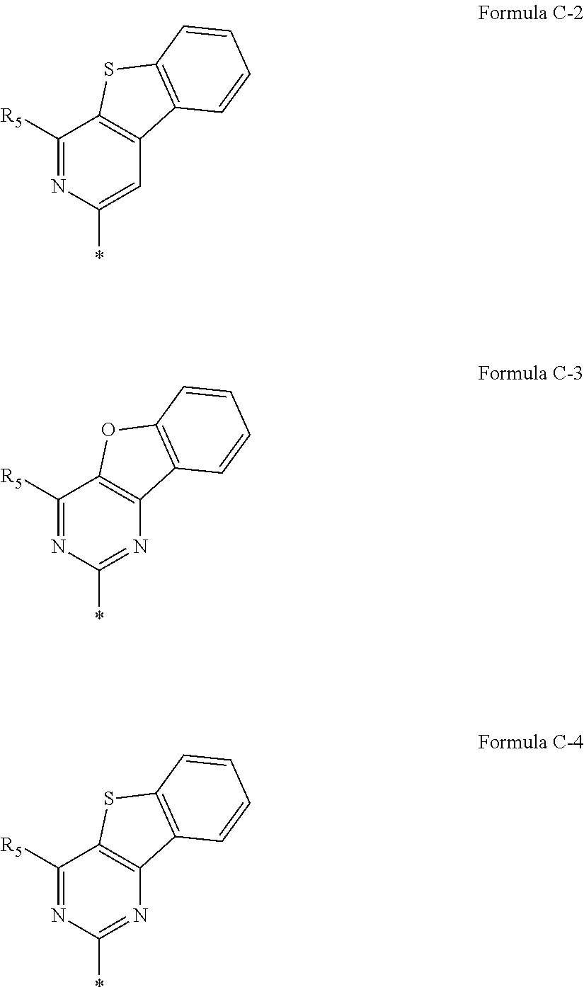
C1([R5])=NC(*)=CC2=C1SC1=C2C=CC=C1.C1([R5])=NC(*)=NC2=C1OC1=C2C=CC=C1.C1([R5])=NC(*)=NC2=C1SC1=C2C=CC=C1
